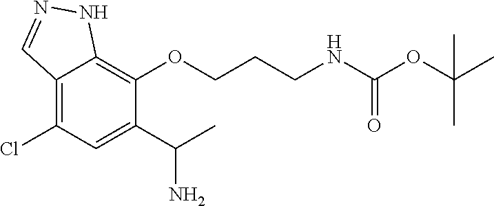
C12=C(Cl)C=C(C(C)N)C(OCCCNC(OC(C)(C)C)=O)=C1NN=C2
